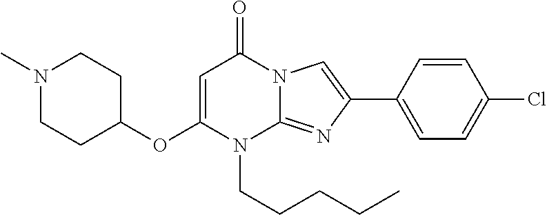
C1(OC2=CC(=O)N3C(=NC(C4=CC=C(Cl)C=C4)=C3)N2CCCCC)CCN(C)CC1
